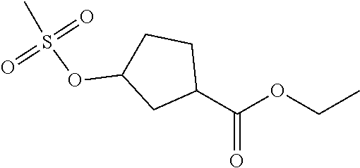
C1C(OS(C)(=O)=O)CC(C(OCC)=O)C1
